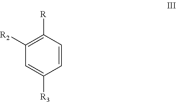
C1=CC([R])=C([R2])C=C1[R3]
